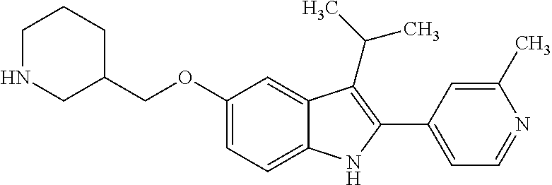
C(OC1=CC=C2C(=C1)C(C(C)C)=C(C1=CC=NC(C)=C1)N2)C1CCCNC1
